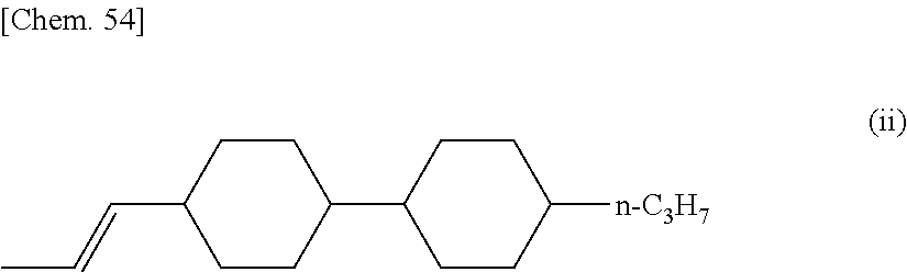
C(C1CCC(C2CCC([n-C3H7])CC2)CC1)=CC
